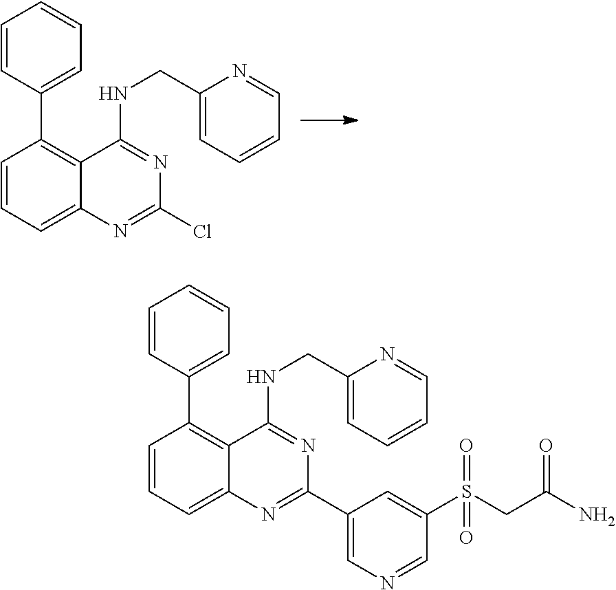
C1=CC(C2=C3C(=CC=C2)N=C(Cl)N=C3NCC2=CC=CC=N2)=CC=C1.C1=CC(C2=C3C(=CC=C2)N=C(C2=CN=CC(S(CC(=O)N)(=O)=O)=C2)N=C3NCC2=CC=CC=N2)=CC=C1
